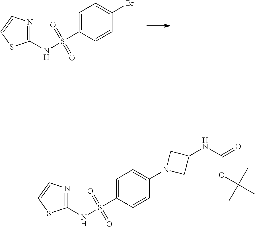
C1(NS(C2=CC=C(N3CC(NC(=O)OC(C)(C)C)C3)C=C2)(=O)=O)=NC=CS1.C1(NS(C2=CC=C(Br)C=C2)(=O)=O)=NC=CS1
